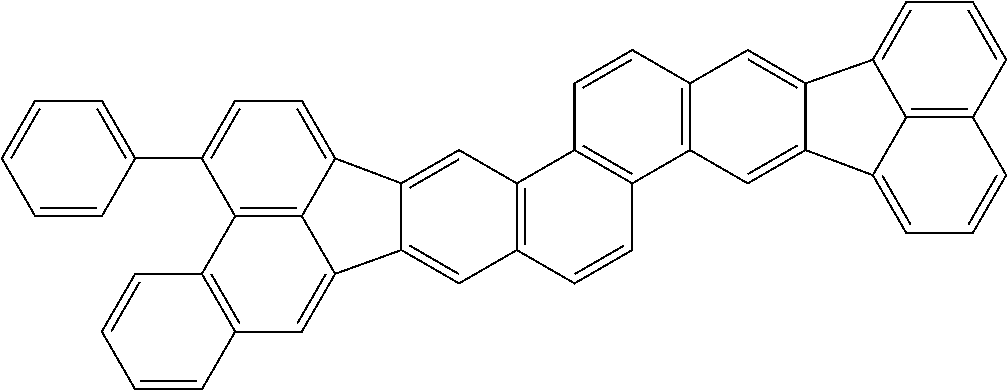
C12=C(C=C3C4=C1C(C1=CC=CC=C1)=CC=C4C1=CC4=C(C=CC5=C4C=CC4=C5C=C5C(=C4)C4=CC=CC6=C4C5=CC=C6)C=C31)C=CC=C2
